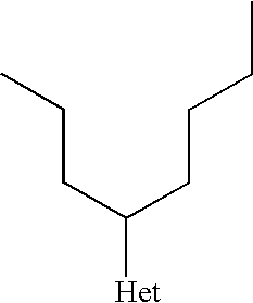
C(CC(CCCC)[Het])C
